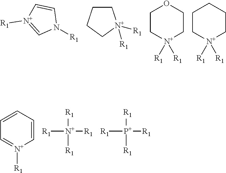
[R1]N1C=[N+]([R1])C=C1.C1CCC[N+]1([R1])[R1].C1C[N+]([R1])([R1])CCO1.C1C[N+]([R1])([R1])CCC1.C1=CC=C[N+]([R1])=C1.[R1][N+]([R1])([R1])[R1].[R1][P+]([R1])([R1])[R1]
